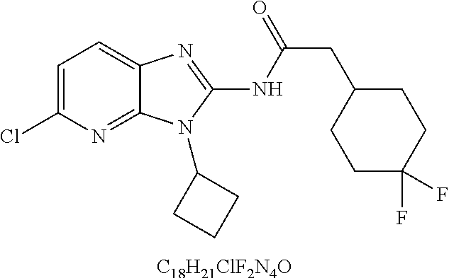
[C18H21ClF2N4O].C1=C(Cl)N=C2C(=C1)N=C(NC(CC1CCC(F)(F)CC1)=O)N2C1CCC1
